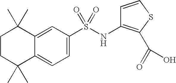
C12=CC(S(NC3=C(C(=O)O)SC=C3)(=O)=O)=CC=C1C(C)(C)CCC2(C)C
